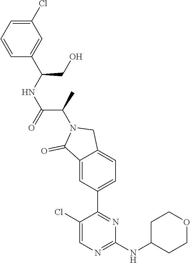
C1(NC2CCOCC2)=NC=C(Cl)C(C2=CC=C3C(=C2)C(=O)N(C(C)C(NC(CO)C2=CC(Cl)=CC=C2)=O)C3)=N1
